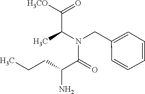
C(CC)C(C(N(CC1=CC=CC=C1)C(C(=O)[H3CO])C)=O)N
